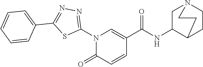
C1(C2=CC=CC=C2)=NN=C(N2C(=O)C=CC(C(NC3CN4CCC3CC4)=O)=C2)S1
